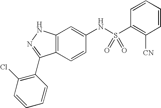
C12=C(C=CC(NS(C3=C([CN])C=CC=C3)(=O)=O)=C1)C(C1=C(Cl)C=CC=C1)=NN2
